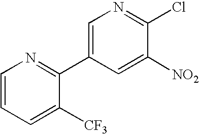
C1=CC=C([CF3])C(C2=CN=C(Cl)C([NO2])=C2)=N1
